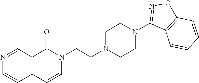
N1(CCN2CCN(C3=NOC4=C3C=CC=C4)CC2)C(=O)C2=C(C=C1)C=CN=C2
